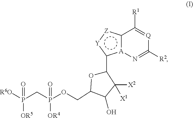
N1=C([R2])[Q]=C([R1])c2[A]1c(C1OC(COP(CP([R6O])(=O)[OR5])(=O)[OR4])C(O)C1([X2])[X1])[Y]:[Z]2
